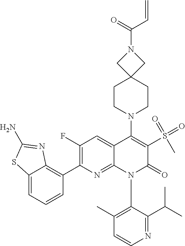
C1(N2C3=NC(C4=C5C(=CC=C4)SC(N)=N5)=C(F)C=C3C(N3CCC4(CN(C(C=C)=O)C4)CC3)=C(S(=O)(C)=O)C2=O)=C(C)C=CN=C1C(C)C
